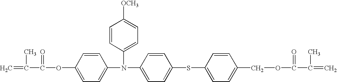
C1=CC(OC(=O)C(=C)C)=CC=C1N(C1=CC=C(SC2=CC=C(COC(C(=C)C)=O)C=C2)C=C1)C1=CC=C([OCH3])C=C1
